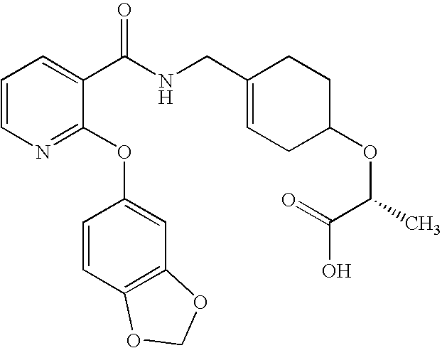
C1=CN=C(OC2=CC3=C(C=C2)OCO3)C(C(NCC2=CCC(OC(C(O)=O)C)CC2)=O)=C1
